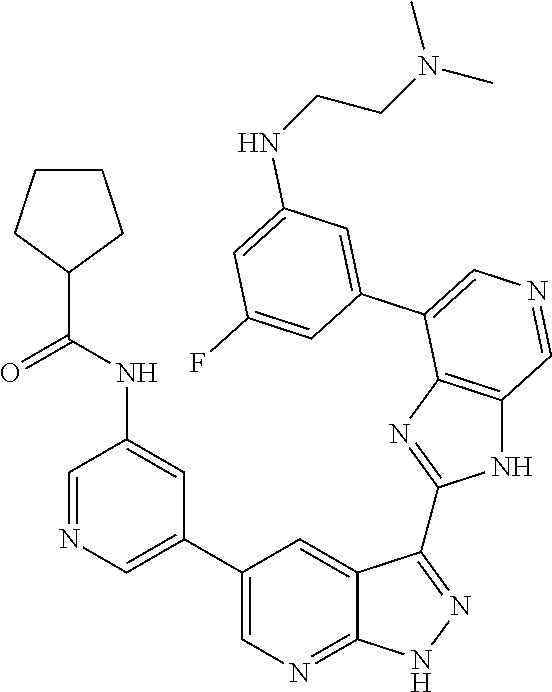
C1=C(C2=CN=CC3=C2N=C(C2=NNC4=NC=C(C5=CN=CC(NC(C6CCCC6)=O)=C5)C=C42)N3)C=C(F)C=C1NCCN(C)C
